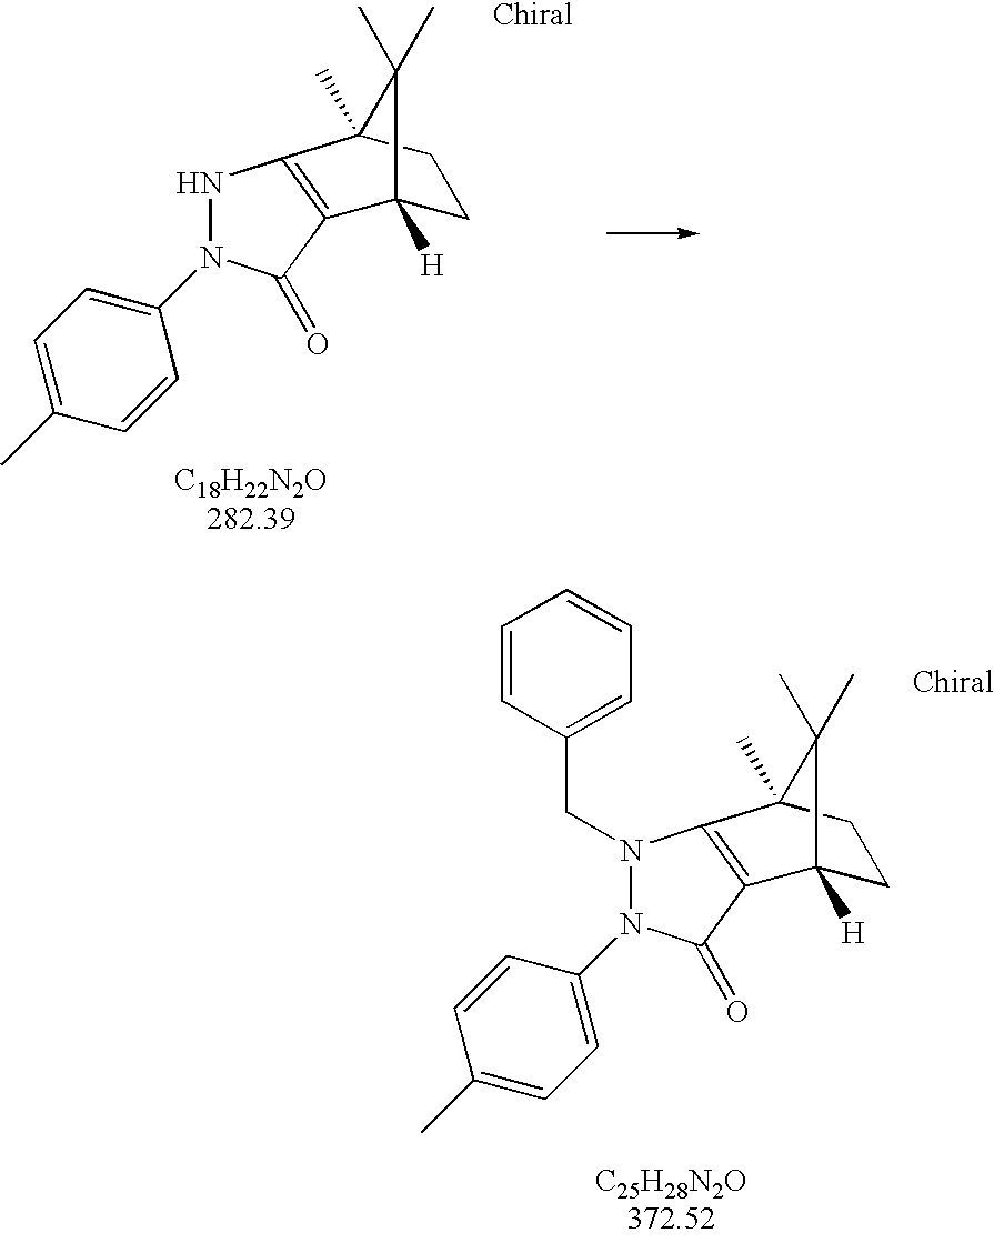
C1C2([H])C(C)(C)C(C)(C1)C1=C2C(=O)N(C2=CC=C(C)C=C2)N1.C1C2([H])C(C)(C)C(C)(C1)C1=C2C(=O)N(C2=CC=C(C)C=C2)N1CC1=CC=CC=C1
